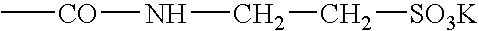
C[CO]NCC[SO3K]
